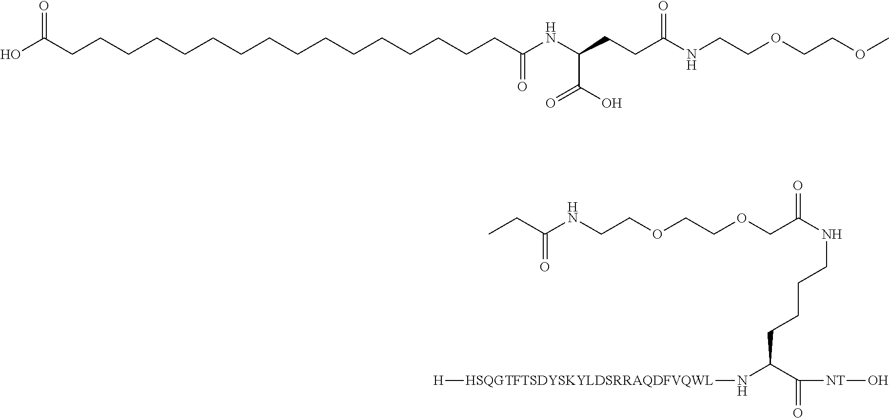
OC(CCCCCCCCCCCCCCCCC(NC(CCC(NCCOCCOC)=O)C(O)=O)=O)=O.C(C(NCCOCCOCC(NCCCCC(C(=O)[NT]O)N[HSQGTFTSDYSKYLDSRRAQDFVQWL][H])=O)=O)C
